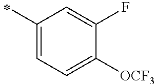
C1(C)=CC=C([OCF3])C(F)=C1
